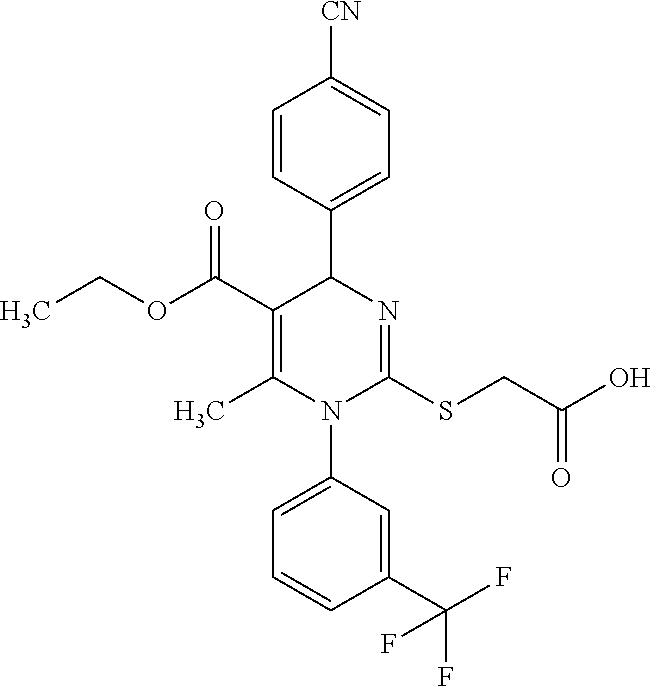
C1=CC(C2C(C(OCC)=O)=C(C)N(C3=CC=CC(C(F)(F)F)=C3)C(SCC(O)=O)=N2)=CC=C1[CN]
